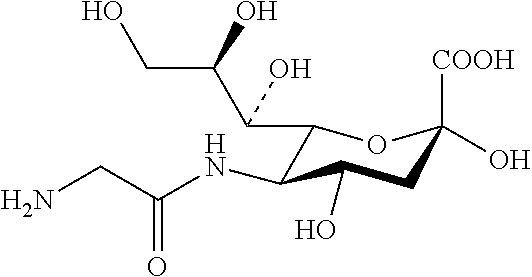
OCC(C(O)C1C(NC(CN)=O)C(O)CC([COOH])(O)O1)O
